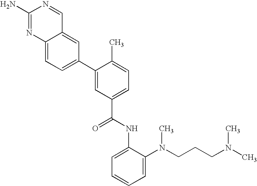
C12=CC(C3=CC(C(NC4=CC=CC=C4N(CCCN(C)C)C)=O)=CC=C3C)=CC=C1N=C(N)N=C2
